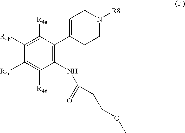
C1([R4b])=C([R4a])C(C2=CCN([R8])CC2)=C(NC(=O)CCOC)C([R4d])=C1[R4c]
